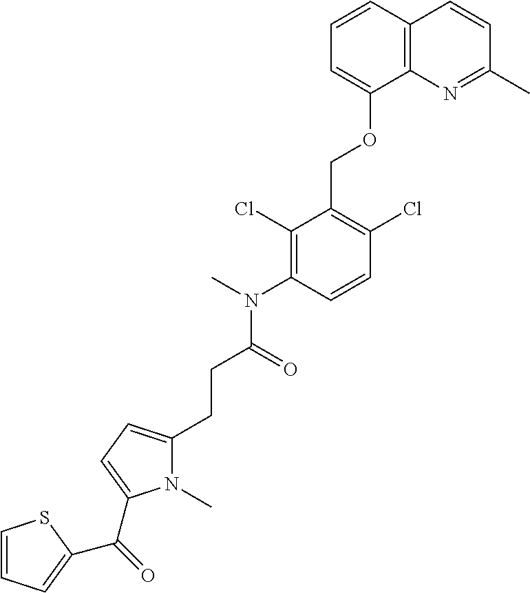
C1=CC2=C(C(OCC3=C(Cl)C=CC(N(C)C(=O)CCC4=CC=C(C(=O)C5=CC=CS5)N4C)=C3Cl)=C1)N=C(C)C=C2
